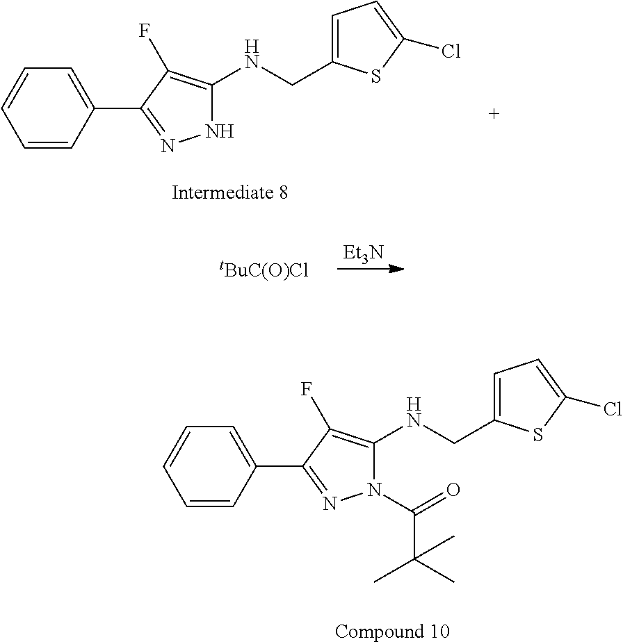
[Et3N].[tBuC(O)Cl].C1=CC(C2=NN(C(C(C)(C)C)=O)C(NCC3=CC=C(Cl)S3)=C2F)=CC=C1.C1=CC(C2=NNC(NCC3=CC=C(Cl)S3)=C2F)=CC=C1
